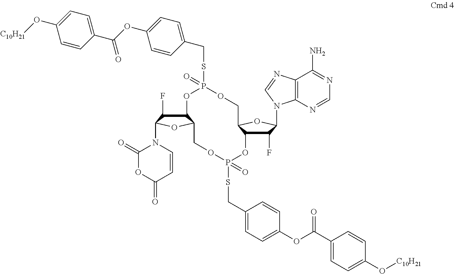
C1(F)C2C(OC1N1C3=C(C(N)=NC=N3)N=C1)COP(SCC1=CC=C(OC(C3=CC=C(O[C10H21])C=C3)=O)C=C1)(=O)OC1C(F)C(N3C(=O)OC(=O)C=C3)OC1COP(SCC1=CC=C(OC(C3=CC=C(O[C10H21])C=C3)=O)C=C1)(=O)O2
